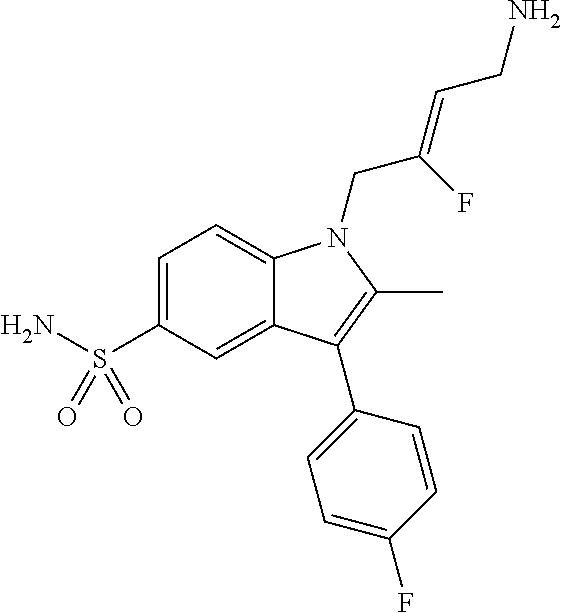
C1=C(S(N)(=O)=O)C=C2C(=C1)N(CC(=CCN)F)C(C)=C2C1=CC=C(F)C=C1
